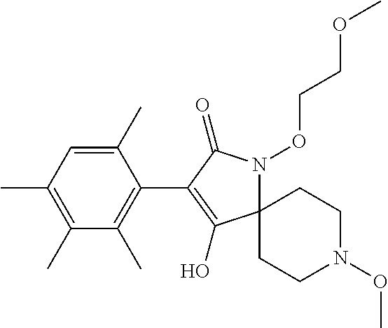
C1(C)=CC(C)=C(C)C(C)=C1C1=C(O)C2(N(OCCOC)C1=O)CCN(OC)CC2
